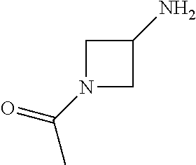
N1(C(C)=O)CC(N)C1
